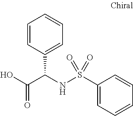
C1(S(NC(C(O)=O)C2=CC=CC=C2)(=O)=O)=CC=CC=C1
